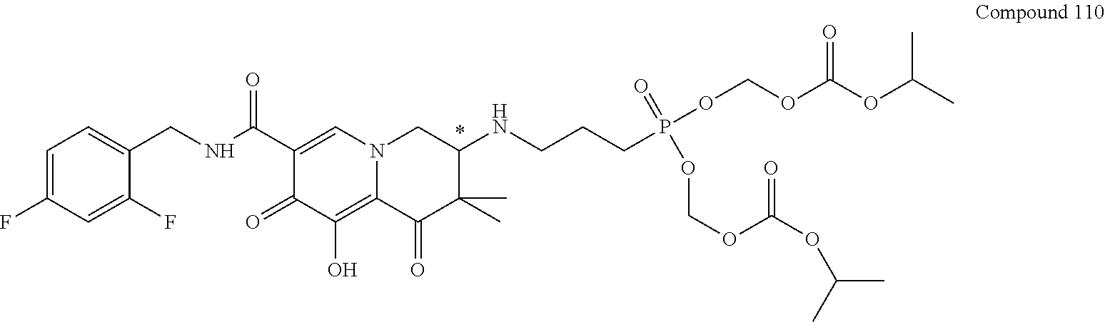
C1=C(F)C=C(F)C(CNC(C2=CN3C(=C(O)C2=O)C(=O)C(C)(C)C(NCCCP(OCOC(=O)OC(C)C)(=O)OCOC(=O)OC(C)C)C3)=O)=C1
